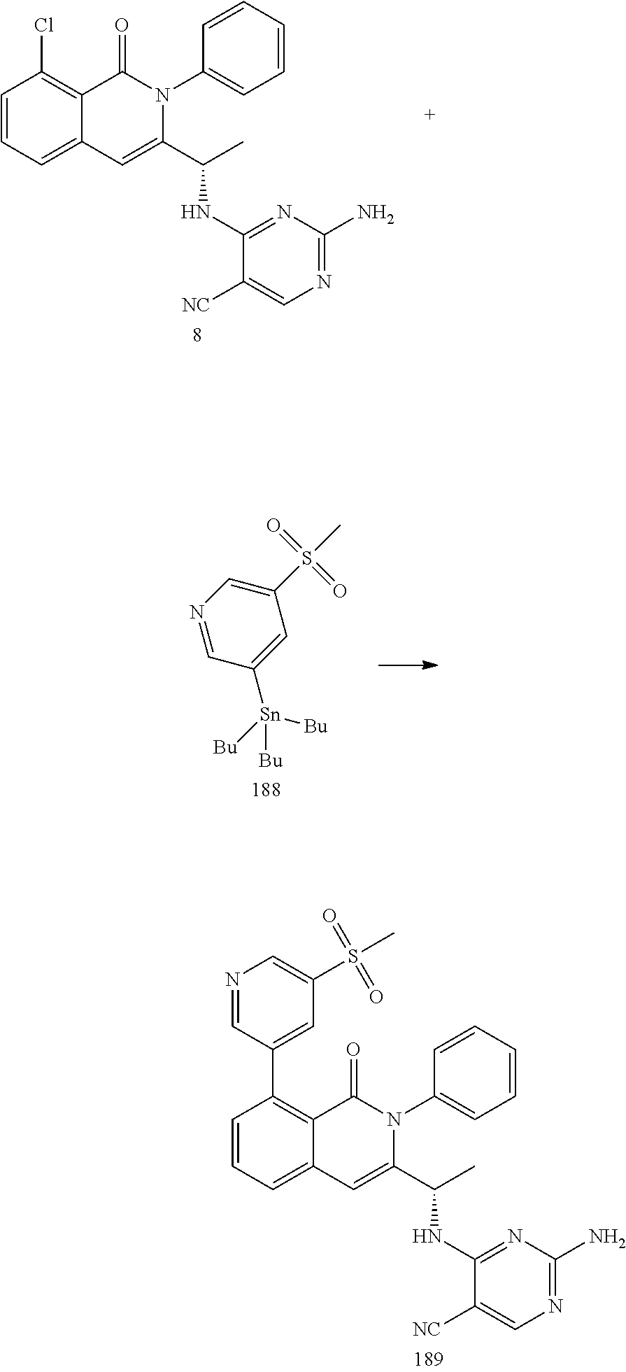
N1=C(NC(C2=CC3=CC=CC(Cl)=C3C(=O)N2C2=CC=CC=C2)C)C([NC])=CN=C1N.N1=CC([Sn]([Bu])([Bu])[Bu])=CC(S(C)(=O)=O)=C1.N1=C(NC(C2=CC3=CC=CC(C4=CC(S(C)(=O)=O)=CN=C4)=C3C(=O)N2C2=CC=CC=C2)C)C([NC])=CN=C1N
